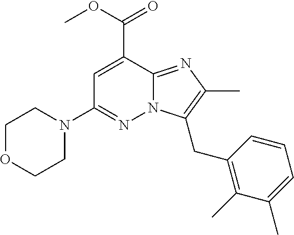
N1(C2=NN3C(=NC(C)=C3CC3=C(C)C(C)=CC=C3)C(C(=O)OC)=C2)CCOCC1
